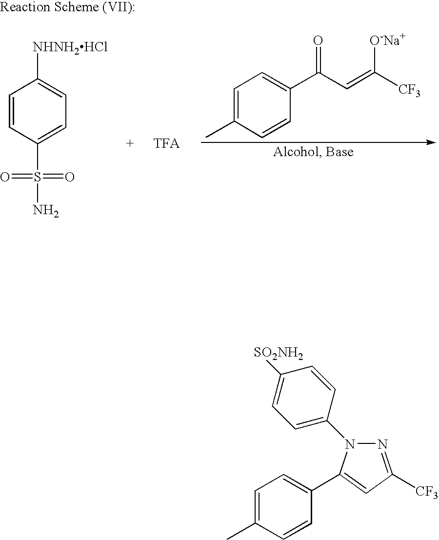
CC1=CC=C(C2=CC([CF3])=NN2C2=CC=C([SO2NH2])C=C2)C=C1.C1=C(C)C=CC(C(C=C([CF3])[O-Na+])=O)=C1.C1=CC(S(=O)(=O)N)=CC=C1[NHNH2HCl]
